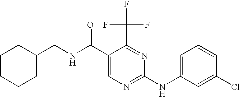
C1CCCC(CNC(C2=CN=C(NC3=CC=CC(Cl)=C3)N=C2C(F)(F)F)=O)C1
